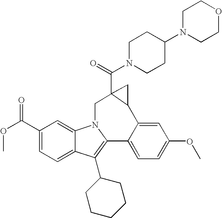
C1(C(OC)=O)=CC=C2C(=C1)N1C(=C2C2CCCCC2)C2=CC=C(OC)C=C2C2CC2(C(=O)N2CCC(N3CCOCC3)CC2)C1
